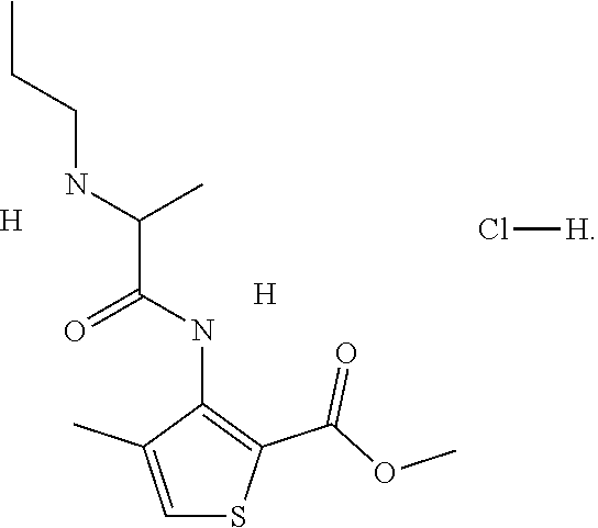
C1=C(C)C(NC(C(NCCC)C)=O)=C(C(OC)=O)S1.[H].[H].Cl[H]
